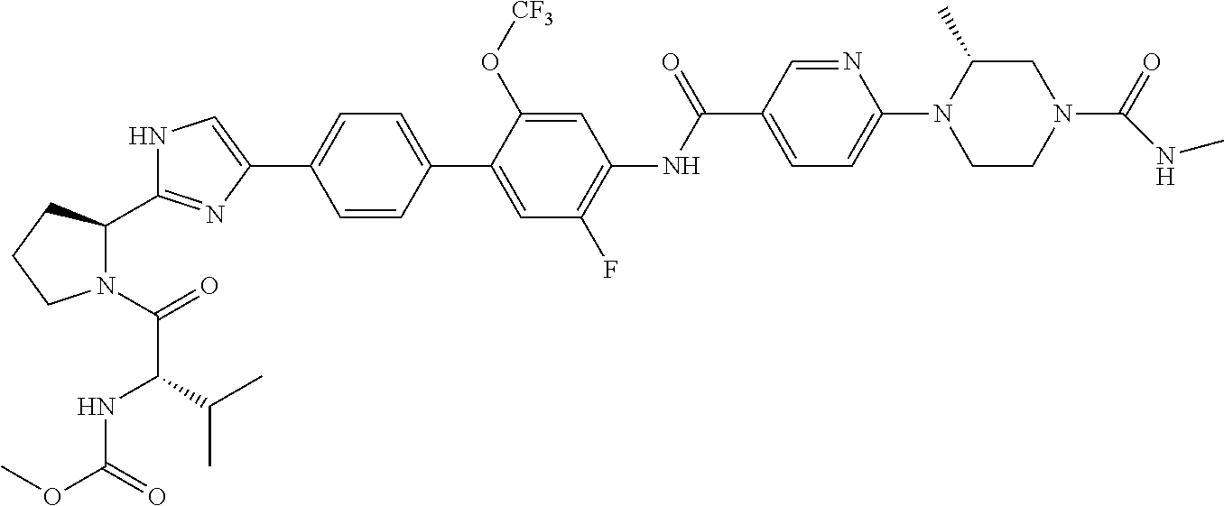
C1=CC(C2=CC(F)=C(NC(C3=CC=C(N4CCN(C(=O)NC)CC4C)N=C3)=O)C=C2O[CF3])=CC=C1C1=CNC(C2N(C(=O)C(NC(OC)=O)C(C)C)CCC2)=N1
